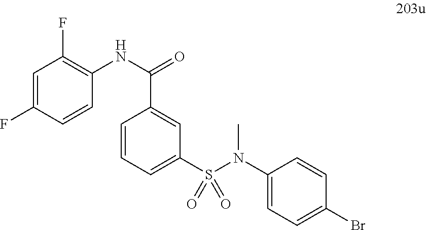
C1=C(F)C=CC(NC(=O)C2=CC(S(N(C3=CC=C(Br)C=C3)C)(=O)=O)=CC=C2)=C1F
